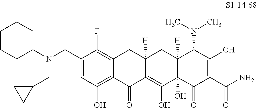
C1(CN(C2CCCCC2)CC2CC2)=CC(O)=C2C(=C1F)CC1([H])C(=C(O)C3(O)C([H])(C1)C(N(C)C)C(O)=C(C(N)=O)C3=O)C2=O
